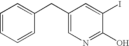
C1=CC=CC(CC2=CN=C(O)C(I)=C2)=C1
